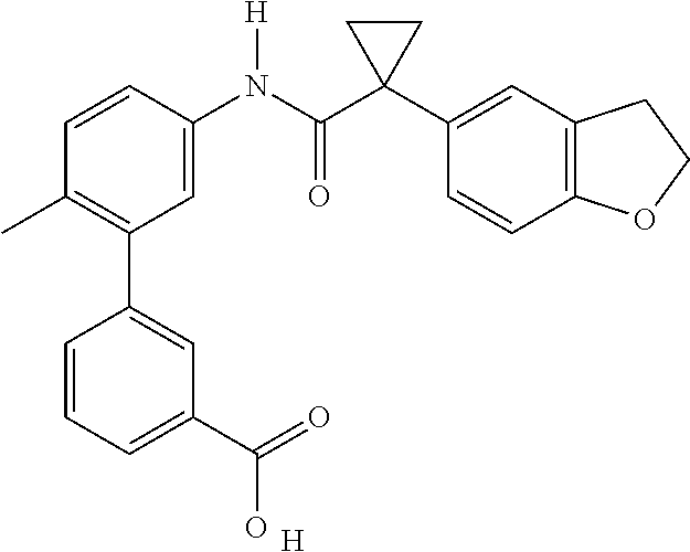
C1=C(N(C(C2(C3=CC4=C(C=C3)OCC4)CC2)=O)[H])C=CC(C)=C1C1=CC(C(=O)O)=CC=C1.[H]
